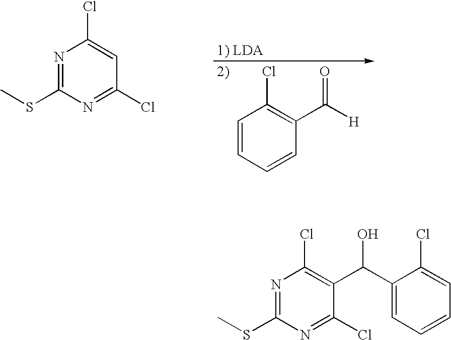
C1=CC=CC(C([H])=O)=C1Cl.N1=C(SC)N=C(Cl)C=C1Cl.N1=C(SC)N=C(Cl)C(C(C2=CC=CC=C2Cl)O)=C1Cl
